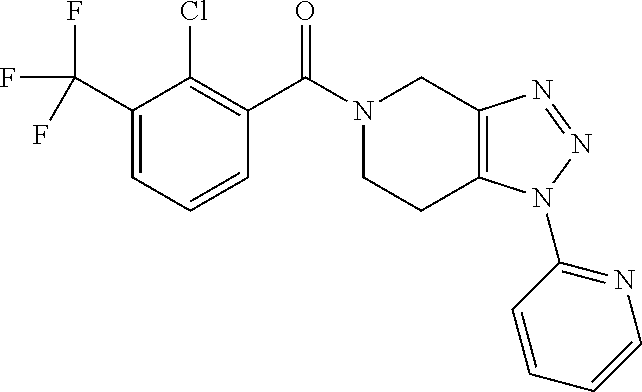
C1(C(F)(F)F)=CC=CC(C(N2CCC3=C(C2)N=NN3C2=NC=CC=C2)=O)=C1Cl
